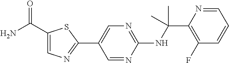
N(C(C1=C(F)C=CC=N1)(C)C)C1=NC=C(C2=NC=C(C(N)=O)S2)C=N1
